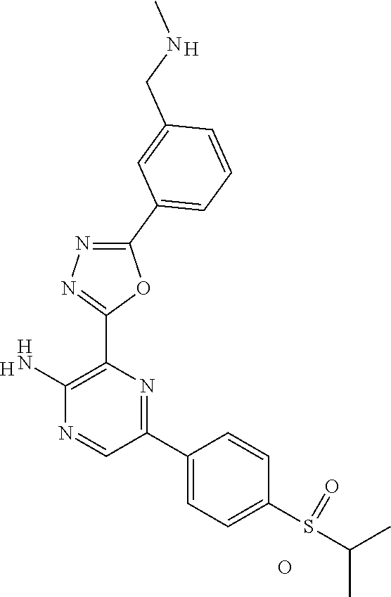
C1(N)=C(C2=NN=C(C3=CC=CC(CNC)=C3)O2)N=C(C2=CC=C(S(=O)C(C)C)C=C2)C=N1.O.[H].[H]
